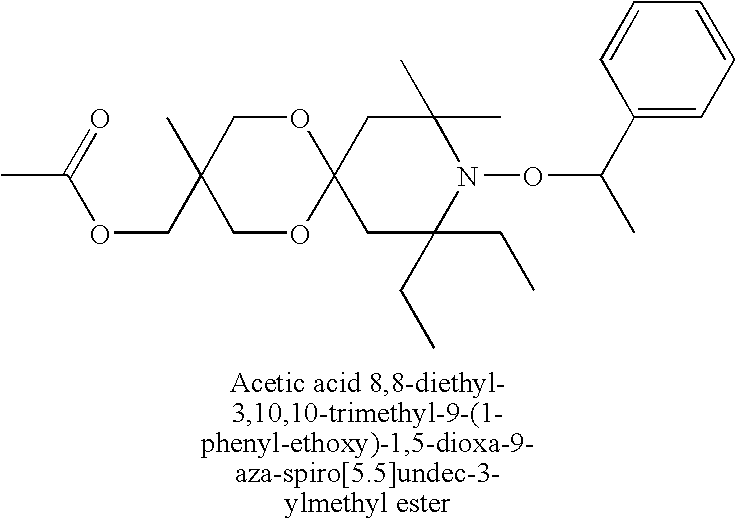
C12(CC(C)(C)N(OC(C)C3=CC=CC=C3)C(CC)(CC)C1)OCC(C)(COC(C)=O)CO2
